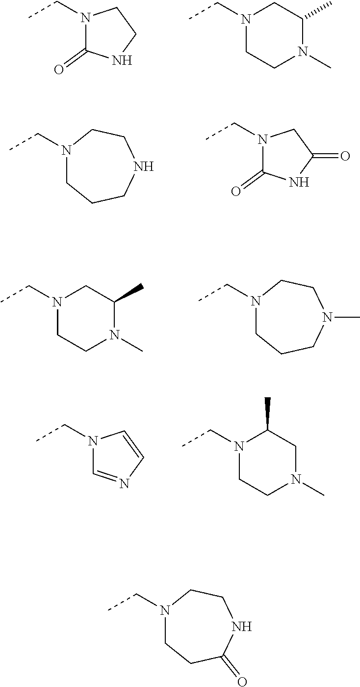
CCN1C(=O)NCC1.CCN1CCN(C)C(C)C1.CCN1CCCNCC1.CCN1C(=O)NC(=O)C1.CCN1CCN(C)C(C)C1.CCN1CCCN(C)CC1.CCN1C=NC=C1.CCN1CCN(C)CC1C.CCN1CCC(=O)NCC1
